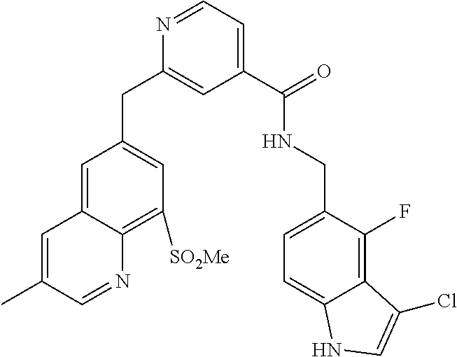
C1=C2C(=C([SO2Me])C=C1CC1=CC(C(=O)NCC3=CC=C4C(=C3F)C(Cl)=CN4)=CC=N1)N=CC(C)=C2
